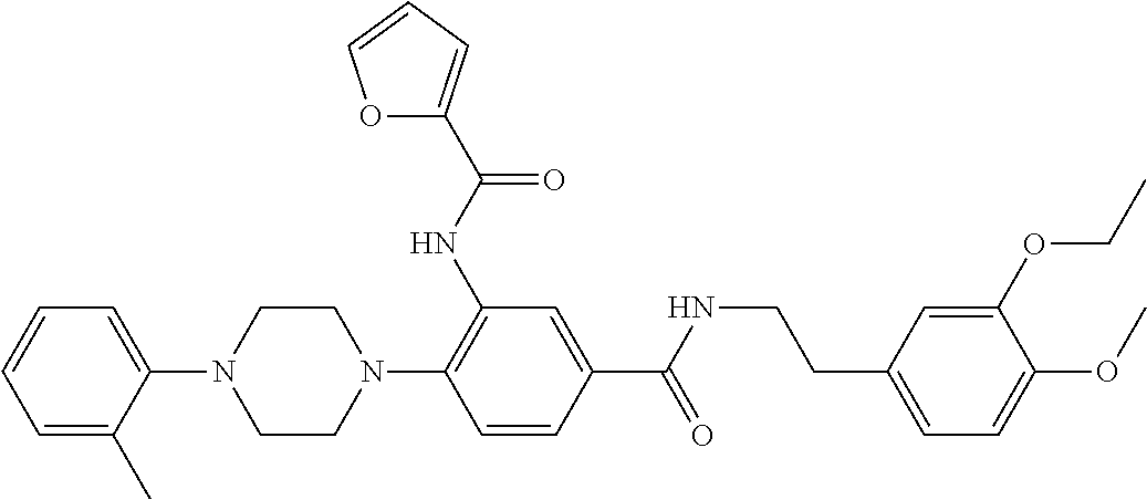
C1CN(C2=C(NC(=O)C3=CC=CO3)C=C(C(NCCC3=CC=C(OC)C(OCC)=C3)=O)C=C2)CCN1C1=CC=CC=C1C
